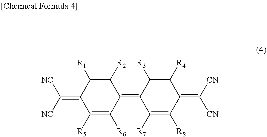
C1(=C([NC])[NC])C([R5])=C([R6])C(=C2C([R7])=C([R8])C(=C([CN])[CN])C([R4])=C2[R3])C([R2])=C1[R1]
